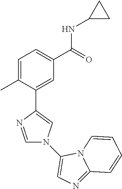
C1=C(C)C(C2=CN(C3=CN=C4N3C=CC=C4)C=N2)=CC(C(=O)NC2CC2)=C1
